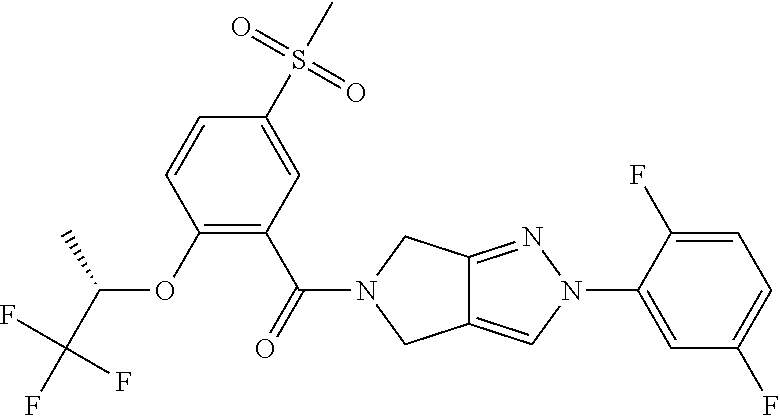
C1(F)=CC=C(F)C(N2C=C3C(=N2)CN(C(=O)C2=C(OC(C(F)(F)F)C)C=CC(S(C)(=O)=O)=C2)C3)=C1
